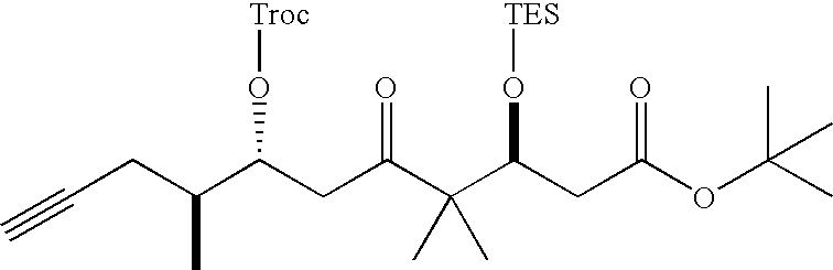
C#CCC(C(CC(C(C(CC(OC(C)(C)C)=O)O[TES])(C)C)=O)O[Troc])C
